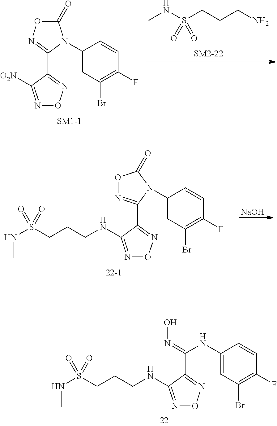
C1(N2C(C3=NON=C3[O2N])=NOC2=O)=CC(Br)=C(F)C=C1.CNS(CCCN)(=O)=O.N(S(CCCNC1=NON=C1C1=NOC(=O)N1C1=CC(Br)=C(F)C=C1)(=O)=O)C.[NaOH].C(NC1=NON=C1C(=NO)NC1=CC(Br)=C(F)C=C1)CCS(NC)(=O)=O
